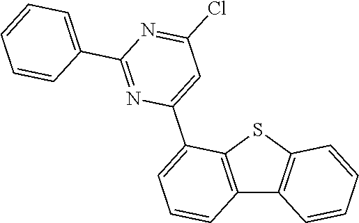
C12=C(SC3=C1C=CC=C3)C(C1=CC(Cl)=NC(C3=CC=CC=C3)=N1)=CC=C2
